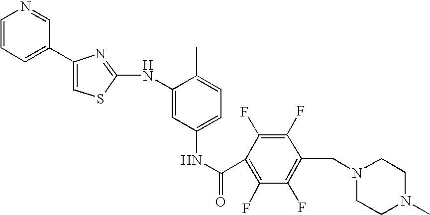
C1=CC=C(C2=CSC(NC3=CC(NC(=O)C4=C(F)C(F)=C(CN5CCN(C)CC5)C(F)=C4F)=CC=C3C)=N2)C=N1
